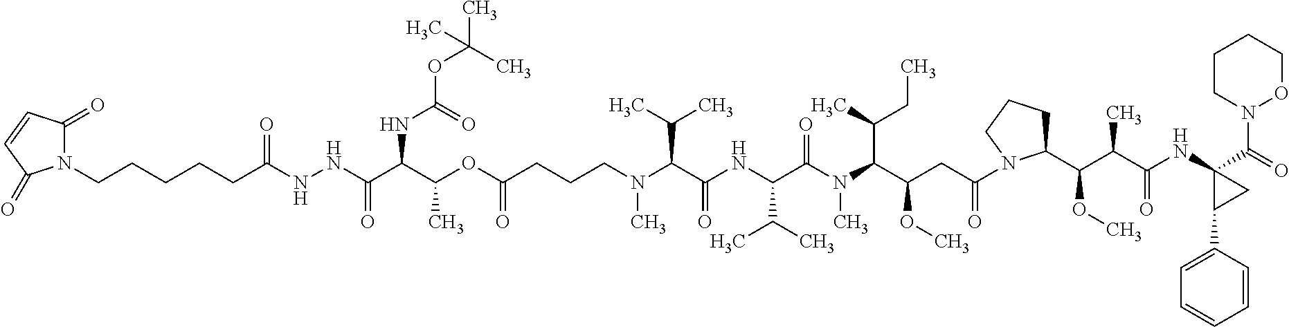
C(CCN(C(C(NC(C(N(C(C(CC(N1C(C(C(C(NC2(C(=O)N3OCCCC3)C(C3=CC=CC=C3)C2)=O)C)OC)CCC1)=O)OC)C(C)CC)C)=O)C(C)C)=O)C(C)C)C)C(OC(C(C(NNC(CCCCCN1C(=O)C=CC1=O)=O)=O)NC(OC(C)(C)C)=O)C)=O
